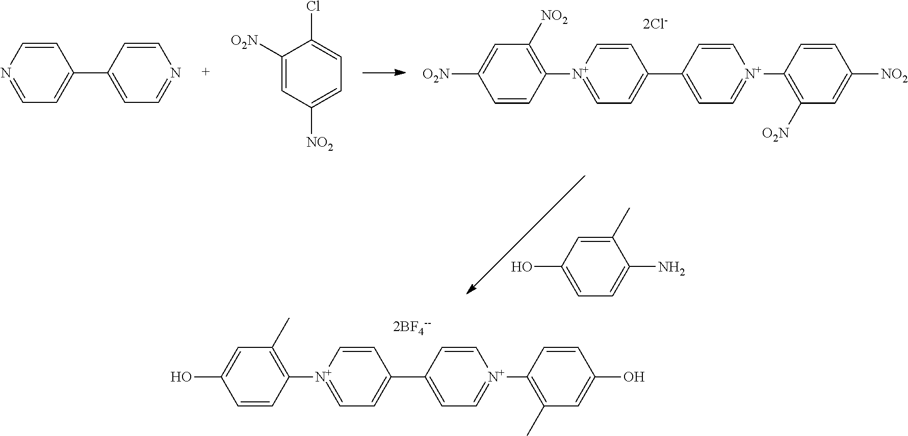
C1=C[N+](C2=C(C)C=C(O)C=C2)=CC=C1C1=CC=[N+](C2=C(C)C=C(O)C=C2)C=C1.C1=C[N+](C2=C([NO2])C=C([O2N])C=C2)=CC=C1C1=CC=[N+](C2=C([O2N])C=C([NO2])C=C2)C=C1.C1(C)=CC(O)=CC=C1N.C1=CN=CC=C1C1=CC=NC=C1.C1([O2N])=CC([NO2])=CC=C1Cl
